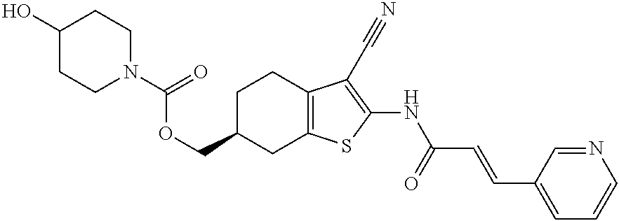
C1(O)CCN(C(=O)OCC2CC3=C(CC2)C(C#N)=C(NC(C=CC2=CC=CN=C2)=O)S3)CC1
